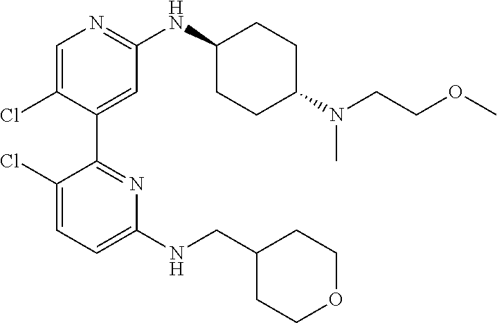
C1(C2=NC(NCC3CCOCC3)=CC=C2Cl)=CC(NC2CCC(N(CCOC)C)CC2)=NC=C1Cl
